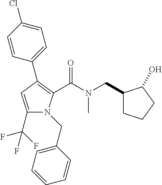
C1(C2=C(C(N(CC3CCCC3O)C)=O)N(CC3=CC=CC=C3)C(C(F)(F)F)=C2)=CC=C(Cl)C=C1
